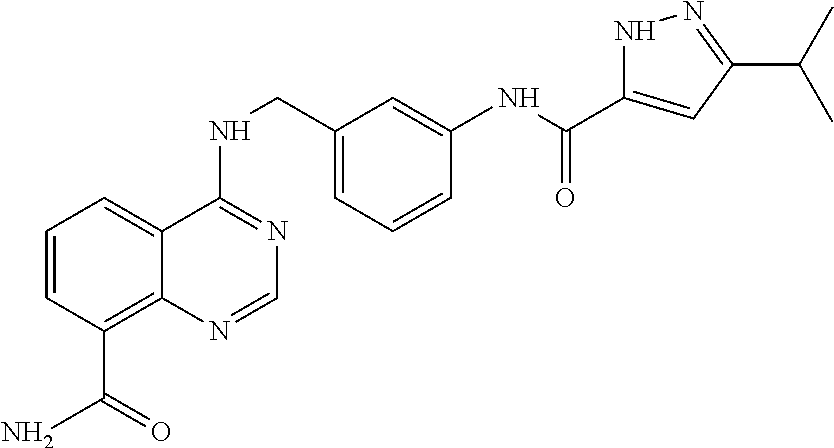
C1=CC(C(N)=O)=C2C(=C1)C(NCC1=CC=CC(NC(=O)C3=CC(C(C)C)=NN3)=C1)=NC=N2
